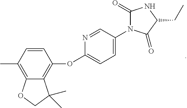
C1(C)=C2C(=C(OC3=CC=C(N4C(=O)NC(CC)C4=O)C=N3)C=C1)C(C)(C)CO2
